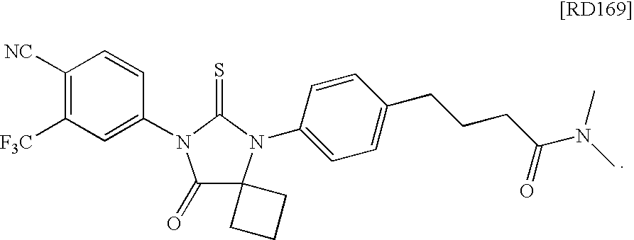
C1([NC])=C([F3C])C=C(N2C(=O)C3(N(C4=CC=C(CCCC(=O)N(C)C)C=C4)C2=S)CCC3)C=C1
